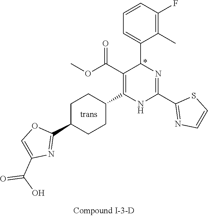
C1(F)=C(C)C(C2N=C(C3=NC=CS3)NC(C3CCC(C4=NC(C(O)=O)=CO4)CC3)=C2C(OC)=O)=CC=C1
